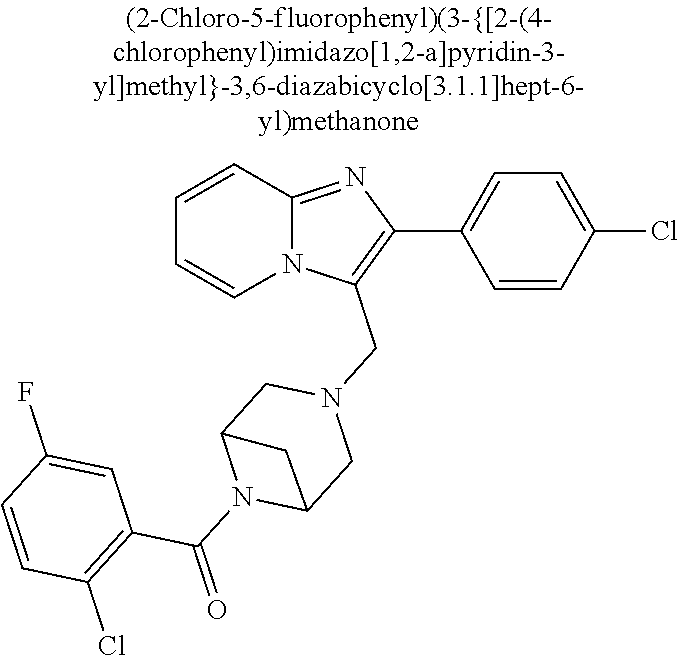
N12C(=NC(C3=CC=C(Cl)C=C3)=C1CN1CC3N(C(=O)C4=C(Cl)C=CC(F)=C4)C(C1)C3)C=CC=C2
